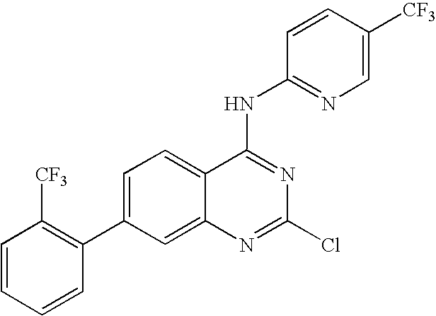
C1=CC=CC(C2=CC=C3C(=C2)N=C(Cl)N=C3NC2=NC=C([CF3])C=C2)=C1[CF3]
